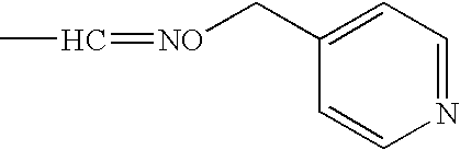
CC=[NO]CC1=CC=NC=C1
